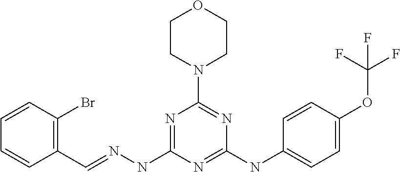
C1(C=NNC2=NC(N3CCOCC3)=NC(NC3=CC=C(OC(F)(F)F)C=C3)=N2)=C(Br)C=CC=C1
